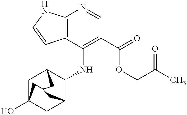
C12=C(C(NC3C4CC5(O)CC3CC(C5)C4)=C(C(=O)OCC(C)=O)C=N1)C=CN2
